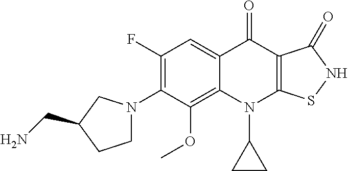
C12=C(OC)C(N3CCC(CN)C3)=C(F)C=C1C(=O)C1=C(N2C2CC2)SNC1=O
